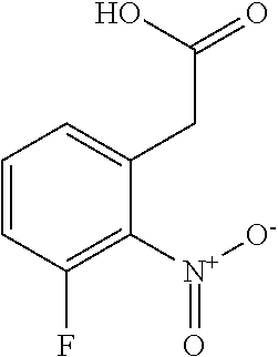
C1=CC(F)=C([N+]([O-])=O)C(CC(O)=O)=C1
